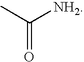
CC([NH2])=O
